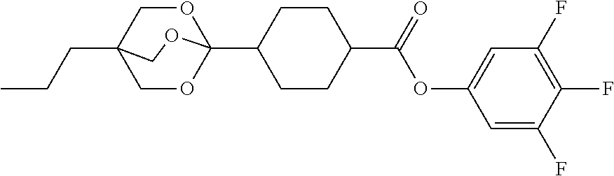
C1=C(F)C(F)=C(F)C=C1OC(=O)C1CCC(C23OCC(CCC)(CO2)CO3)CC1
